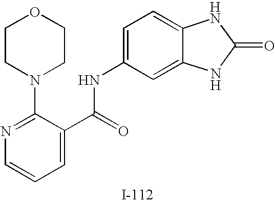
N1=C(N2CCOCC2)C(C(=O)NC2=CC=C3C(=C2)NC(=O)N3)=CC=C1
